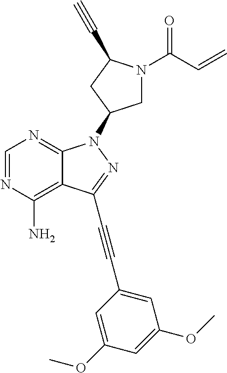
C1=NC(N)=C2C(=N1)N(C1CN(C(C=C)=O)C(C#C)C1)N=C2C#CC1=CC(OC)=CC(OC)=C1
